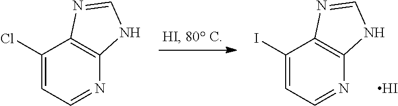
C1(I)=CC=NC2=C1N=CN2.I.C1(Cl)=CC=NC2=C1N=CN2
